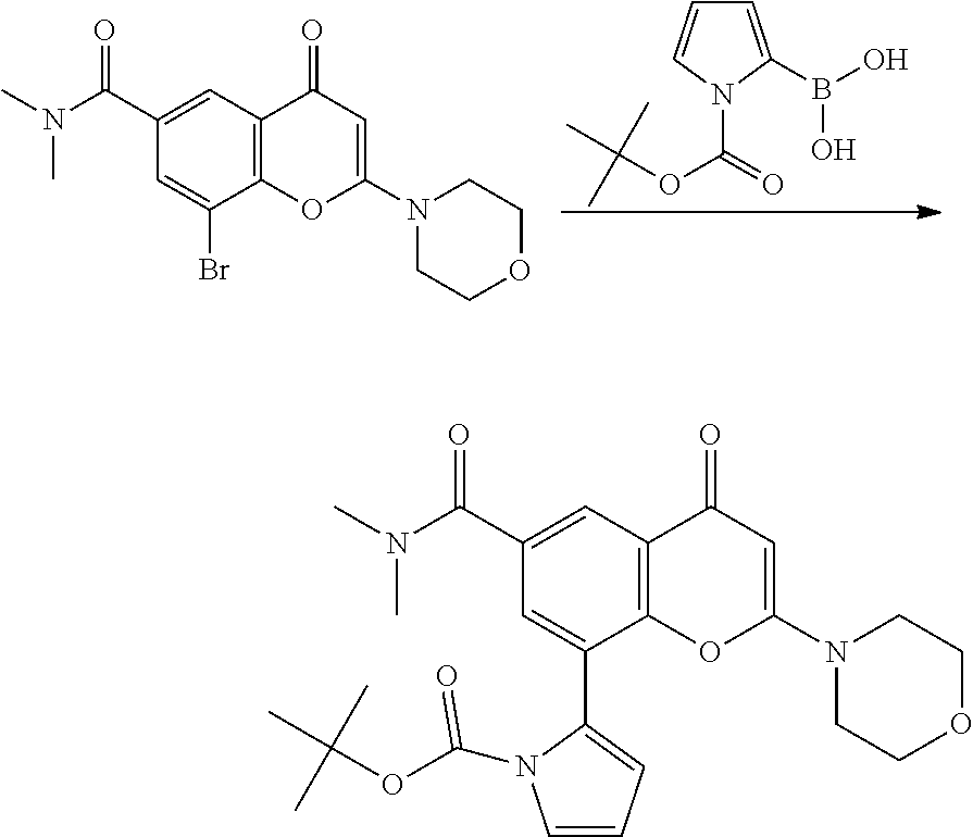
C1(C(N(C)C)=O)=CC2=C(C(C3=CC=CN3C(OC(C)(C)C)=O)=C1)OC(N1CCOCC1)=CC2=O.C1(C(N(C)C)=O)=CC2=C(C(Br)=C1)OC(N1CCOCC1)=CC2=O.C1=C(B(O)O)N(C(=O)OC(C)(C)C)C=C1
